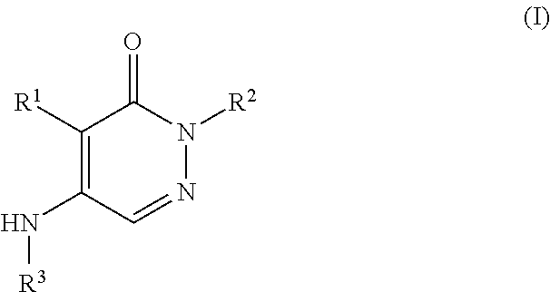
C1([R1])=C(N[R3])C=NN([R2])C1=O
